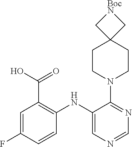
C1=NC=C(NC2=C(C(O)=O)C=C(F)C=C2)C(N2CCC3(CC2)C[BocN]C3)=N1
